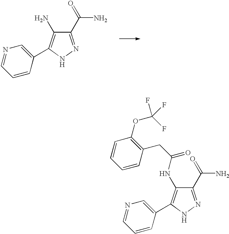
C1(C(N)=O)=NNC(C2=CN=CC=C2)=C1N.C1(C(N)=O)=NNC(C2=CN=CC=C2)=C1NC(CC1=C(OC(F)(F)F)C=CC=C1)=O
